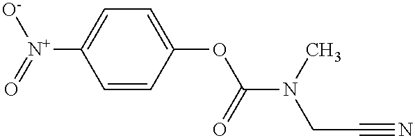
C1=CC(OC(N(C)CC#N)=O)=CC=C1[N+](=O)[O-]
